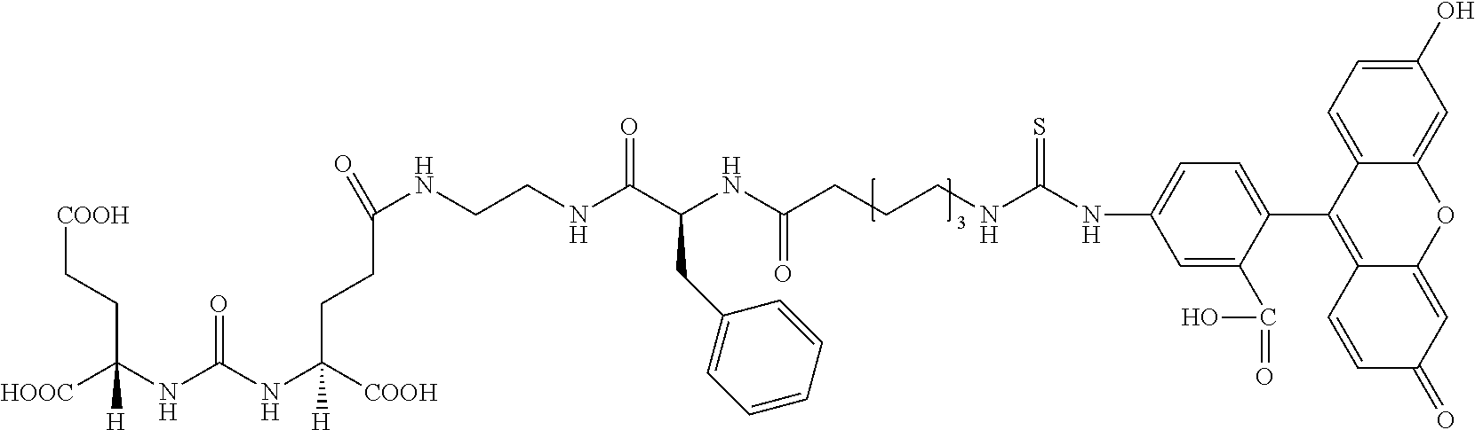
[COOH]CCC(NC(NC([COOH])([H])CCC(=O)NCCNC(C(CC1=CC=CC=C1)NC(CCCNC(NC1=CC=C(C2=C3C(=CC(=O)C=C3)OC3=CC(O)=CC=C23)C(C(O)=O)=C1)=S)=O)=O)=O)([HOOC])[H]
